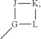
[J]1[G](C)[L][K]1
